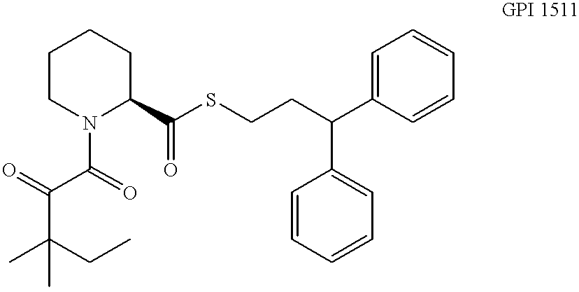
C(SCCC(C1=CC=CC=C1)C1=CC=CC=C1)(=O)C1CCCCN1C(=O)C(C(C)(C)CC)=O
